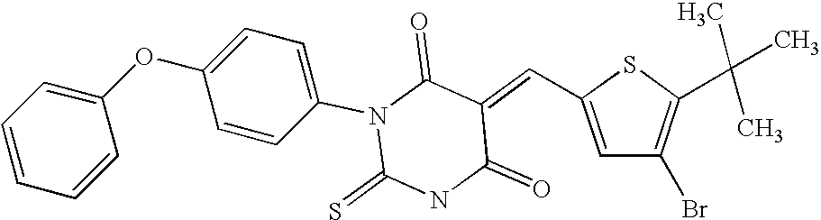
S1C(C=C2C(=O)N(C3=CC=C(OC4=CC=CC=C4)C=C3)C(=S)NC2=O)=CC(Br)=C1C(C)(C)C
